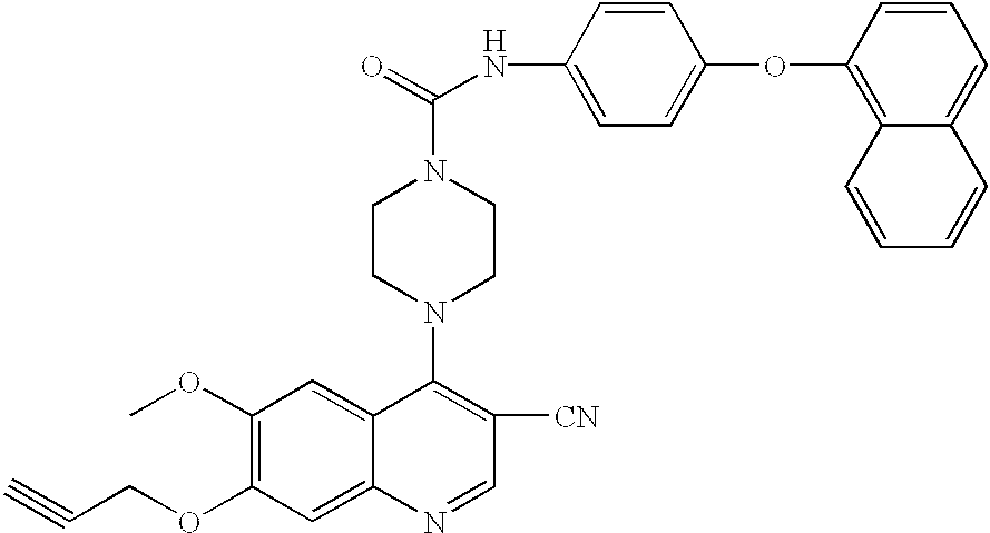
C1(OC)=C(OCC#C)C=C2C(=C1)C(N1CCN(C(=O)NC3=CC=C(OC4=C5C(=CC=C4)C=CC=C5)C=C3)CC1)=C([CN])C=N2
